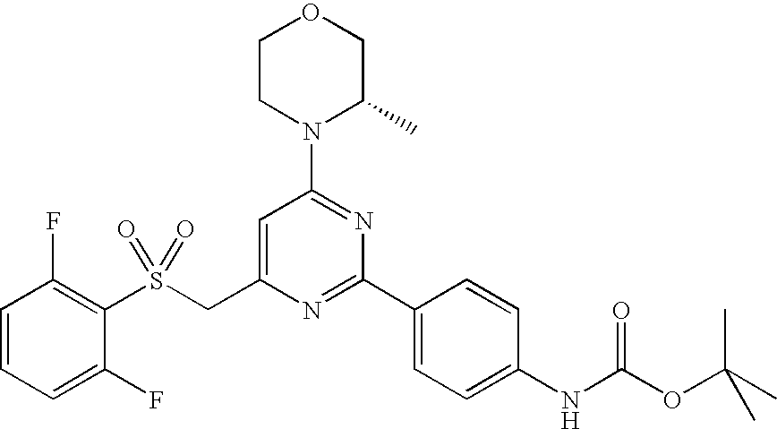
C1=CC=C(F)C(S(CC2=CC(N3C(C)COCC3)=NC(C3=CC=C(NC(OC(C)(C)C)=O)C=C3)=N2)(=O)=O)=C1F
